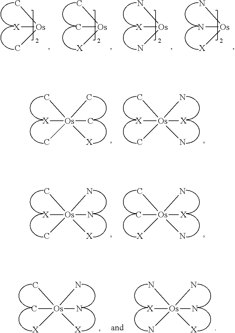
[Os]([X])(C)C.[Os](C)(C)[X].[Os]([X])(N)N.[Os](N)(N)[X].[X][Os](C)(C)(C)(C)[X].[X][Os](C)(C)([X])(N)N.[X][Os](C)(C)(N)(N)[X].C[Os](C)([X])([X])(N)N.C[Os](C)([X])(N)(N)[X].[X][Os](N)(N)(N)(N)[X]
